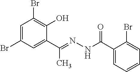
C1=C(Br)C=C(C(=NNC(C2=CC=CC=C2Br)=O)C)C(O)=C1Br
